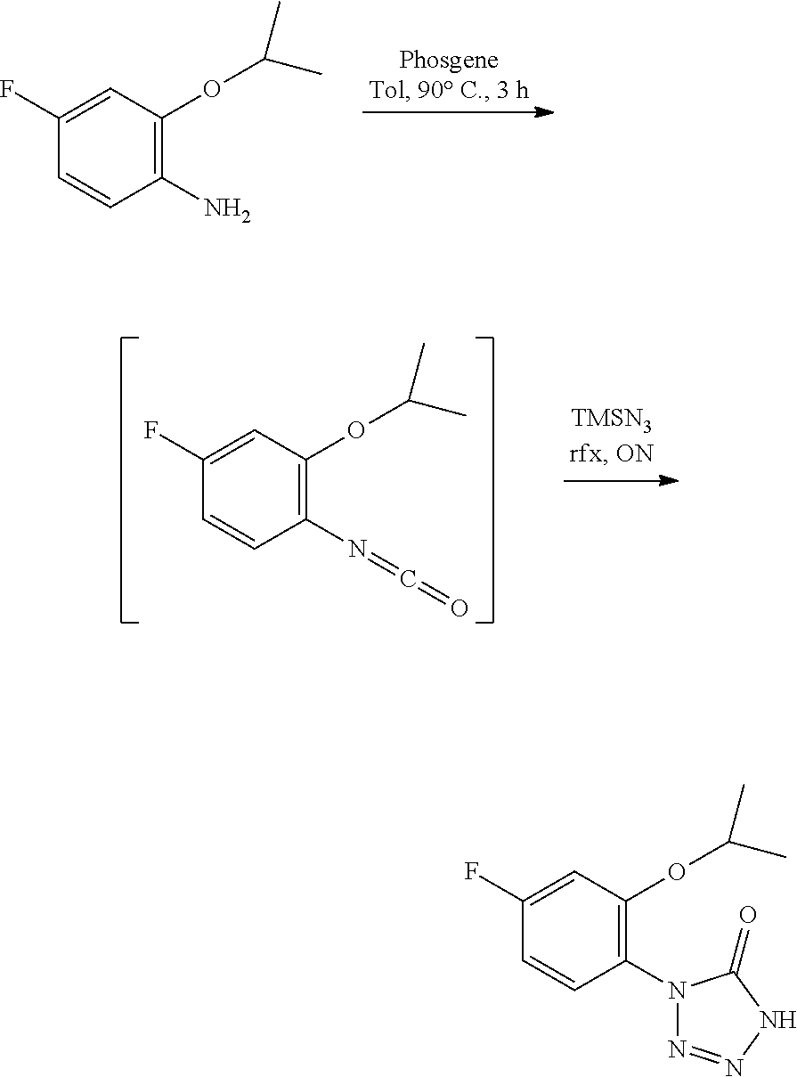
C1=CC(N2N=NNC2=O)=C(OC(C)C)C=C1F.C1(F)=CC(OC(C)C)=C(N)C=C1.C1(F)=CC(OC(C)C)=C(N=C=O)C=C1
